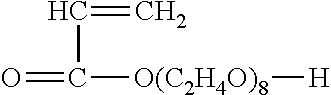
C(=C)C([O(C2H4O)8][H])=O
